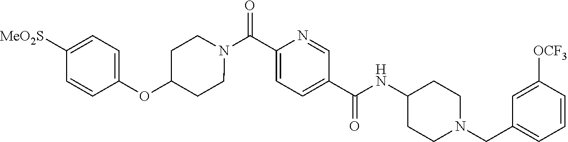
N(C(C1=CC=C(C(=O)N2CCC(OC3=CC=C([SO2Me])C=C3)CC2)N=C1)=O)C1CCN(CC2=CC=CC([OCF3])=C2)CC1
